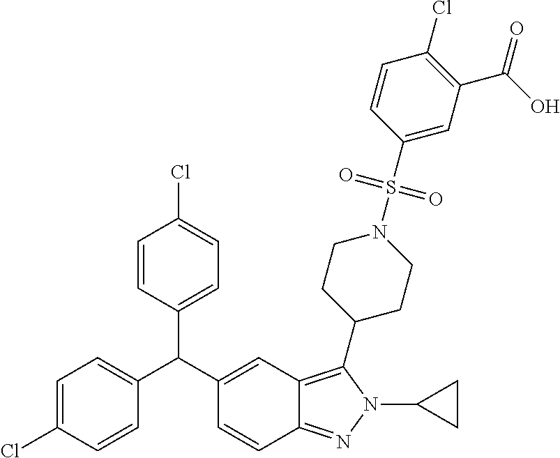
C1=C(Cl)C=CC(C(C2=CC3=C(C4CCN(S(C5=CC(C(O)=O)=C(Cl)C=C5)(=O)=O)CC4)N(C4CC4)N=C3C=C2)C2=CC=C(Cl)C=C2)=C1
